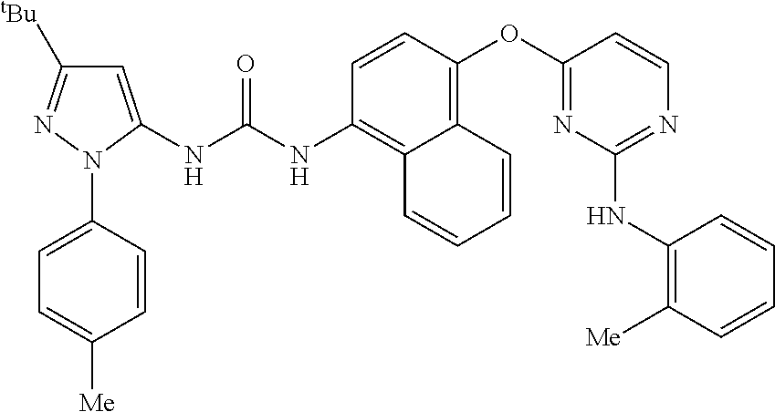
C1=CN=C(NC2=C([Me])C=CC=C2)N=C1OC1=C2C(=C(NC(NC3=CC([tBu])=NN3C3=CC=C([Me])C=C3)=O)C=C1)C=CC=C2
